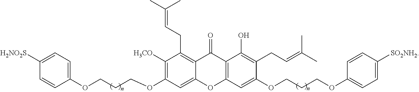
C1([H3CO])=C(OCCCOC2=CC=C([H2NO2S])C=C2)C=C2C(=C1CC=C(C)C)C(=O)C1=C(O2)C=C(OCCCOC2=CC=C([SO2NH2])C=C2)C(CC=C(C)C)=C1O
